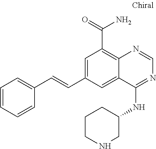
C1=C(C=CC2=CC=CC=C2)C=C2C(=C1C(N)=O)N=CN=C2NC1CCCNC1
